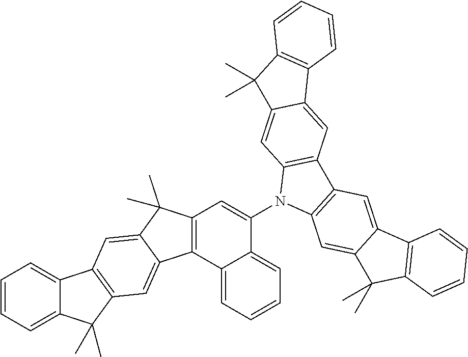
C12=CC=CC=C1C(C)(C)C1=C2C=C2C(C)(C)C3=C(C2=C1)C1=CC=CC=C1C(N1C2=C(C4=C1C=C1C(=C4)C4=C(C1(C)C)C=CC=C4)C=C1C(=C2)C(C)(C)C2=C1C=CC=C2)=C3
